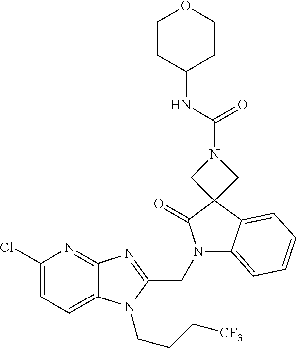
C1(Cl)=CC=C2C(=N1)N=C(CN1C3=CC=CC=C3C3(C1=O)CN(C(NC1CCOCC1)=O)C3)N2CCC[CF3]
